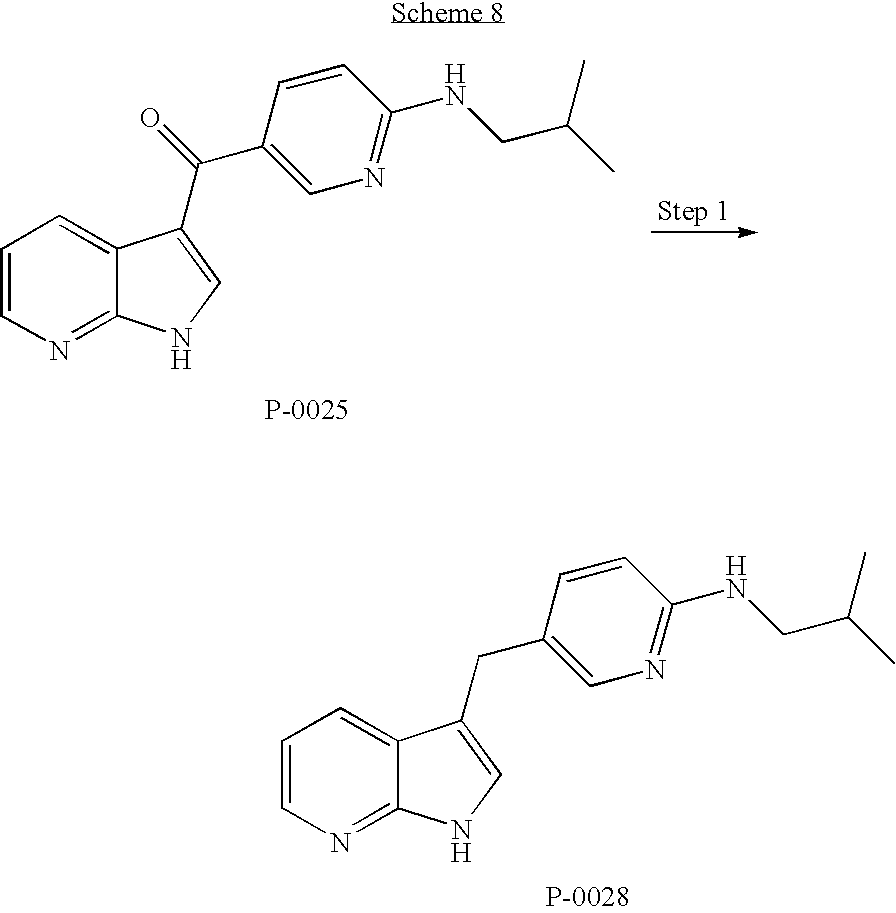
C1=CN=C2C(=C1)C(C(C1=CN=C(NCC(C)C)C=C1)=O)=CN2.C1=CN=C2C(=C1)C(CC1=CN=C(NCC(C)C)C=C1)=CN2
